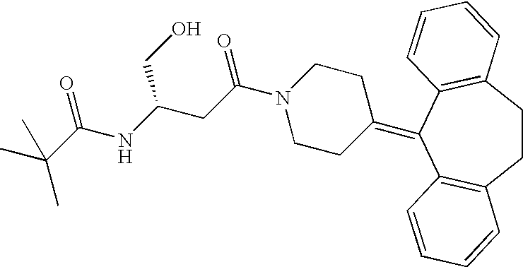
C1CC2=C(C(=C3CCN(C(CC(NC(C(C)(C)C)=O)CO)=O)CC3)C3=C1C=CC=C3)C=CC=C2
